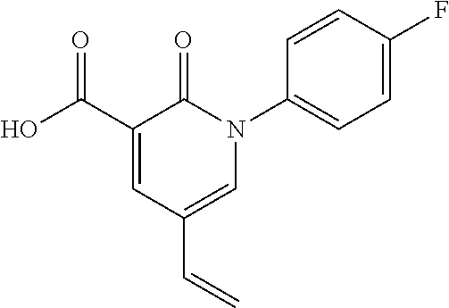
C1(C(O)=O)=CC(C=C)=CN(C2=CC=C(F)C=C2)C1=O
